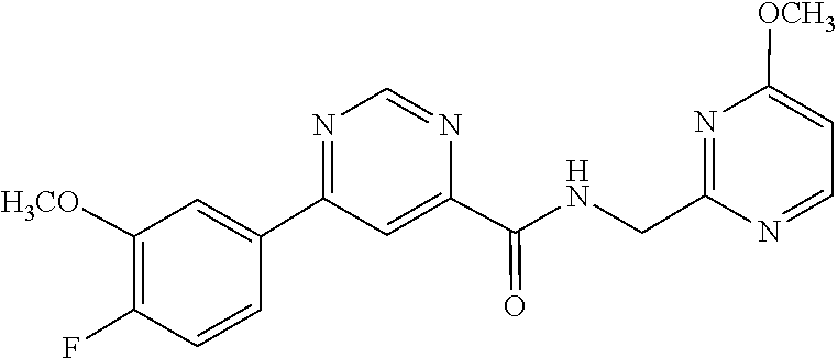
C1=CC(F)=C([H3CO])C=C1C1=NC=NC(C(NCC2=NC([OCH3])=CC=N2)=O)=C1
